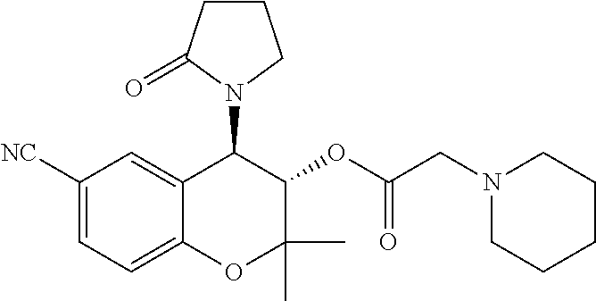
C1CC(=O)N(C2C3=CC([NC])=CC=C3OC(C)(C)C2OC(CN2CCCCC2)=O)C1
